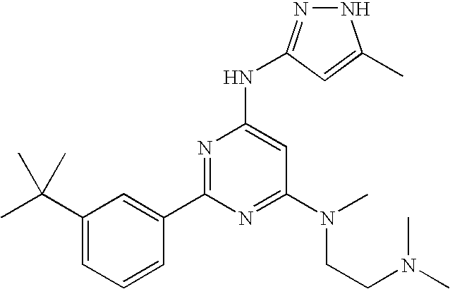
N1N=C(NC2=CC(N(CCN(C)C)C)=NC(C3=CC(C(C)(C)C)=CC=C3)=N2)C=C1C
